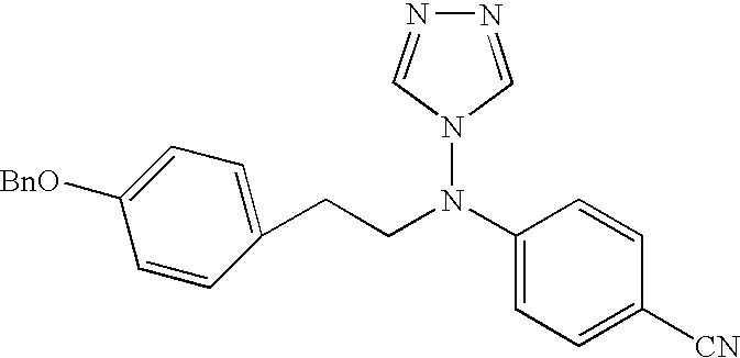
C1(N(N2C=NN=C2)CCC2=CC=C([BnO])C=C2)=CC=C([CN])C=C1
